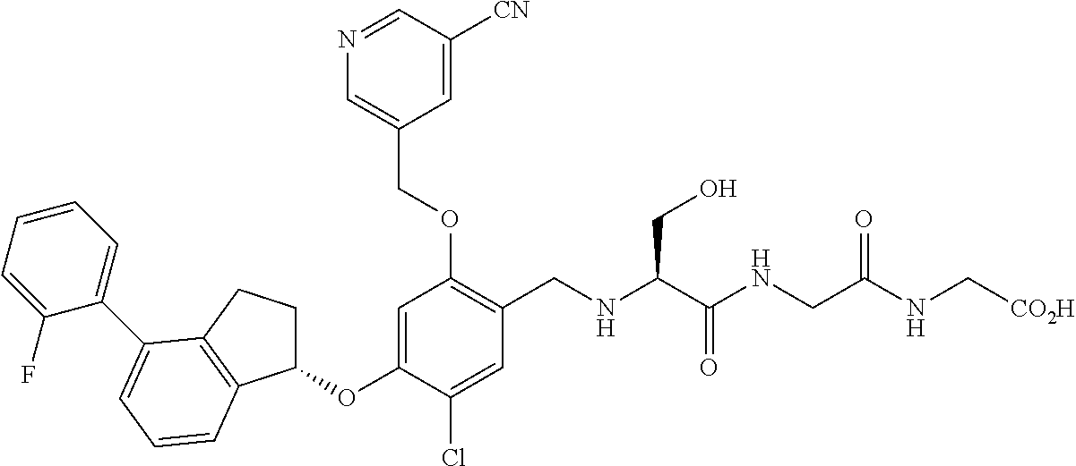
C1(OC2=CC(OCC3=CN=CC([CN])=C3)=C(CNC(C(NCC(NC[CO2H])=O)=O)CO)C=C2Cl)CCC2=C1C=CC=C2C1=CC=CC=C1F
